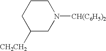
C1([CH2CH2])CN([CH(C6H5)2])CCC1
